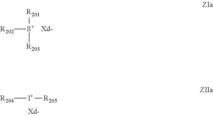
[S+]([R202])([R201])[R203].[I+]([R204])[R205]
